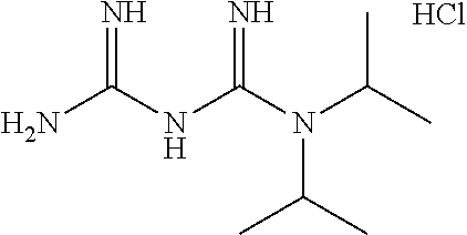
NC(NC(N(C(C)C)C(C)C)=N)=N.Cl
